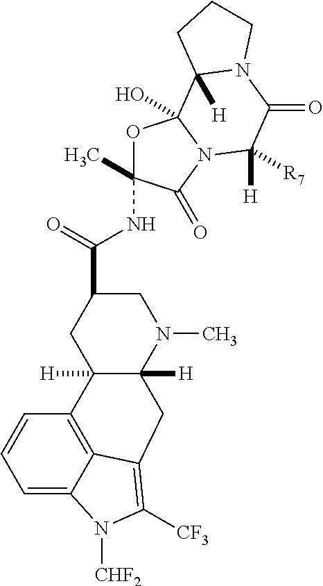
C12([H])C([H])(N(C)CC(C(=O)NC3(C)OC4(O)N(C3=O)C([R7])([H])C(=O)N3C4([H])CCC3)C1)CC1=C([CF3])N([CHF2])C3=CC=CC2=C31
